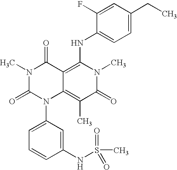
C1(NS(C)(=O)=O)=CC(N2C3=C(C)C(=O)N(C)C(NC4=CC=C(CC)C=C4F)=C3C(=O)N(C)C2=O)=CC=C1
